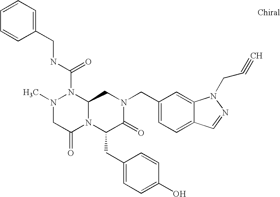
N(C(N1N(C)CC(=O)N2C1CN(CC1=CC=C3C(=C1)N(CC#C)N=C3)C(=O)C2CC1=CC=C(O)C=C1)=O)CC1=CC=CC=C1
